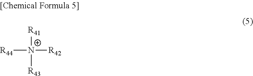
[R44][N+]([R41])([R42])[R43]
